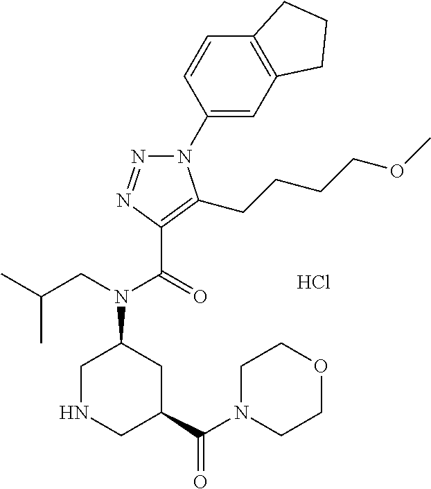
C1(N2N=NC(C(=O)N(CC(C)C)C3CNCC(C(N4CCOCC4)=O)C3)=C2CCCCOC)=CC2=C(C=C1)CCC2.Cl
